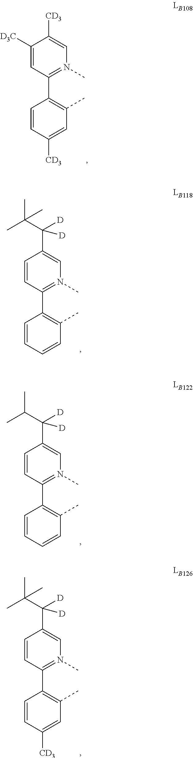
C1([D3C])=CC(C2=C(C)C=C([CD3])C=C2)=N(C)C=C1[CD3].C1=CC(C2=C(C)C=CC=C2)=N(C)C=C1C(C(C)(C)C)([D])[D].C1=CC(C2=C(C)C=CC=C2)=N(C)C=C1C(C(C)C)([D])[D].C1=CC(C2=C(C)C=C([CD3])C=C2)=N(C)C=C1C(C(C)(C)C)([D])[D]
